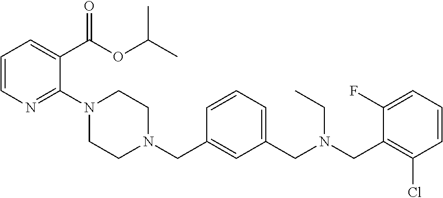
C1=CN=C(N2CCN(CC3=CC(CN(CC4=C(Cl)C=CC=C4F)CC)=CC=C3)CC2)C(C(OC(C)C)=O)=C1
